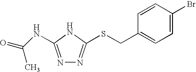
N1=C(NC(=O)C)NC(SCC2=CC=C(Br)C=C2)=N1
